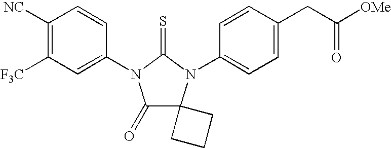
C1([NC])=C([F3C])C=C(N2C(=O)C3(N(C4=CC=C(CC(=O)[OMe])C=C4)C2=S)CCC3)C=C1
